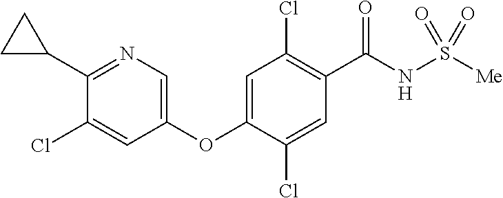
C1(C2CC2)=NC=C(OC2=CC(Cl)=C(C(NS([Me])(=O)=O)=O)C=C2Cl)C=C1Cl
